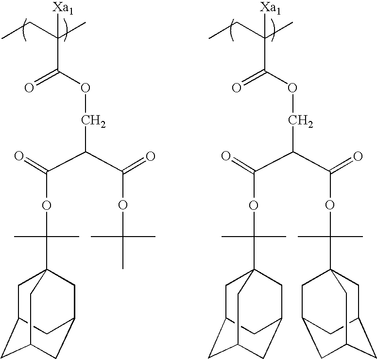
CCC(C)([Xa1])C(=O)OCC(C(OC(C)(C)C)=O)C(OC(C)(C)C12CC3CC(CC(C1)C3)C2)=O.CCC(C)([Xa1])C(=O)OCC(C(OC(C)(C)C12CC3CC(CC(C1)C3)C2)=O)C(OC(C)(C)C12CC3CC(CC(C1)C3)C2)=O
